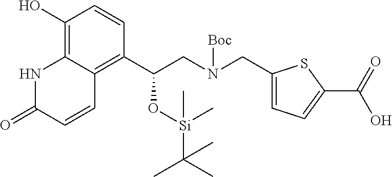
C1(O)=C2C(=C(C(CN(CC3=CC=C(C(=O)O)S3)[Boc])O[Si](C)(C(C)(C)C)C)C=C1)C=CC(=O)N2
